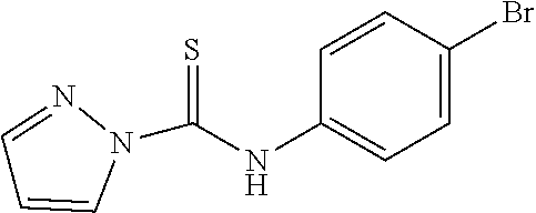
C1(NC(N2N=CC=C2)=S)=CC=C(Br)C=C1
